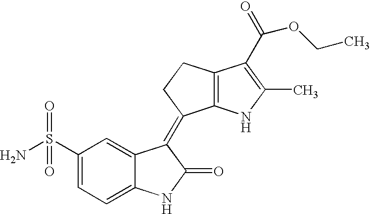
C12=C(NC(C)=C1C(=O)OCC)C(=C1C3=CC(S(=O)(=O)N)=CC=C3NC1=O)CC2
